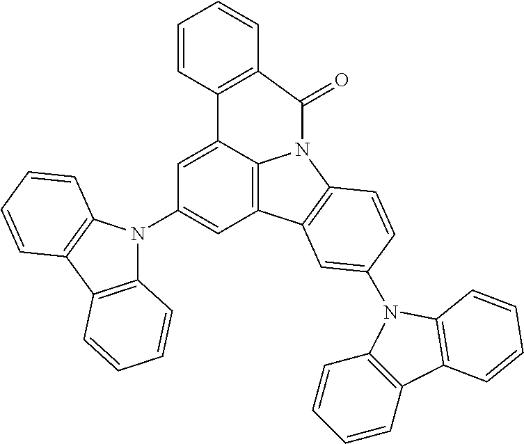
C1=CC2=C(C=C1)C(=O)N1C3=C(C=C(N4C5=C(C6=C4C=CC=C6)C=CC=C5)C=C23)C2=C1C=CC(N1C3=C(C=CC=C3)C3=C1C=CC=C3)=C2
